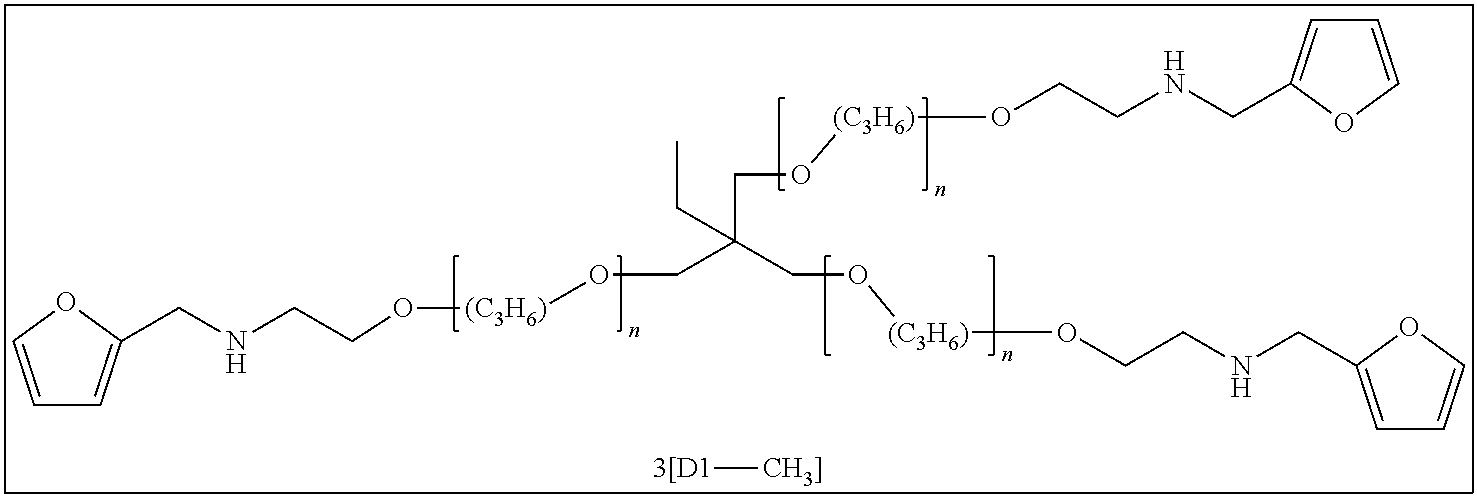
C1=COC(CNCCO[(C3H6)]OCC(CO[(C3H6)]OCCNCC2=CC=CO2)(CO[(C3H6)]OCCNCC2=CC=CO2)CC)=C1.[3[D1][CH3]]
